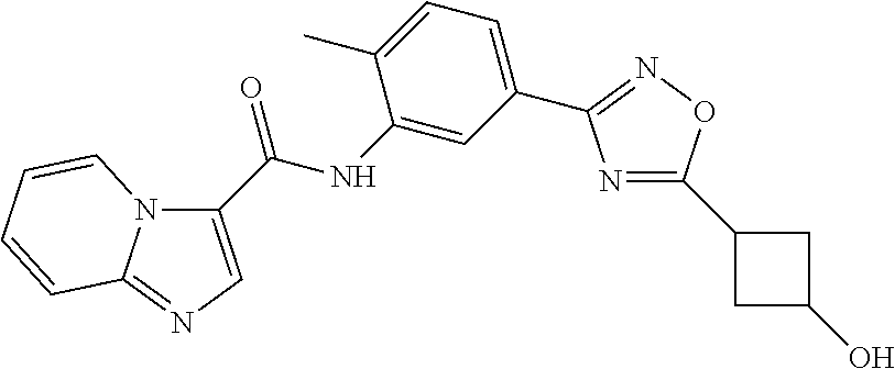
C1(NC(=O)C2=CN=C3N2C=CC=C3)=CC(C2=NOC(C3CC(O)C3)=N2)=CC=C1C
